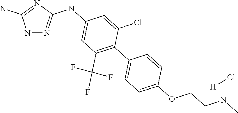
N1N=C(NC2=CC(C(F)(F)F)=C(C3=CC=C(OCCNC)C=C3)C(Cl)=C2)N=C1N.[H]Cl
